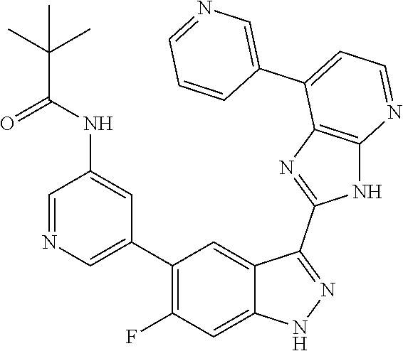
C1=NC=C(C2=C(F)C=C3C(=C2)C(C2=NC4=C(N2)N=CC=C4C2=CN=CC=C2)=NN3)C=C1NC(C(C)(C)C)=O
